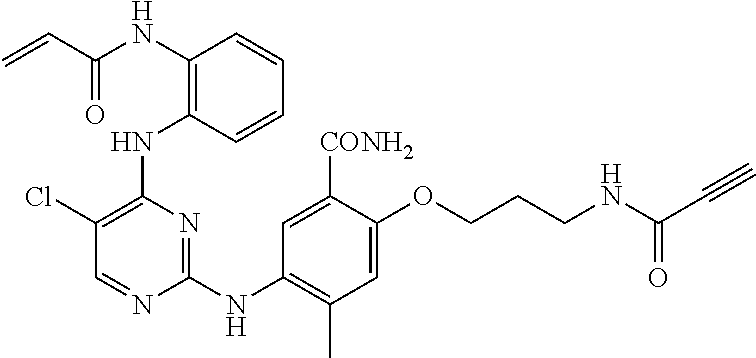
N(C1=C(NC2=C(Cl)C=NC(NC3=C(C)C=C(OCCCNC(C#C)=O)C([CONH2])=C3)=N2)C=CC=C1)C(C=C)=O
